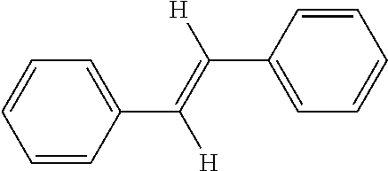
C1=CC(C(=C([H])C2=CC=CC=C2)[H])=CC=C1
